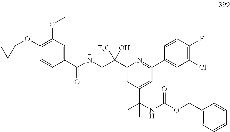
C1(C(CNC(C2=CC(OC)=C(OC3CC3)C=C2)=O)([F3C])O)=CC(C(NC(OCC2=CC=CC=C2)=O)(C)C)=CC(C2=CC(Cl)=C(F)C=C2)=N1
